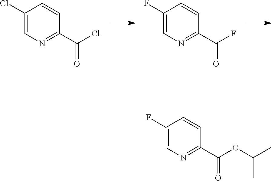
N1=C(C(OC(C)C)=O)C=CC(F)=C1.N1=C(C(Cl)=O)C=CC(Cl)=C1.N1=C(C(F)=O)C=CC(F)=C1
